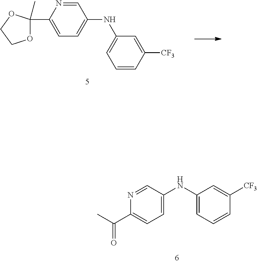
C1(NC2=CC=C(C(C)=O)N=C2)=CC=CC([CF3])=C1.C1=NC(C2(C)OCCO2)=CC=C1NC1=CC=CC([CF3])=C1
